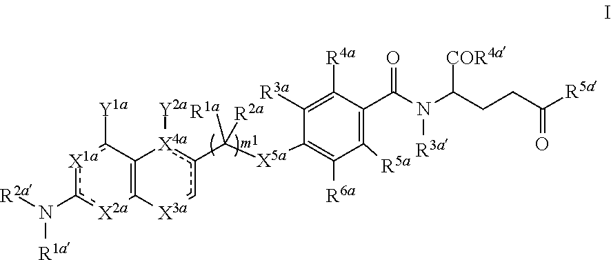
[X1a]1c(N([R2a])[R1a])[X2a]C2=C(c1[Y1a])[X4a]([Y2a])c(C([X5a]C1=C([R6a])C([R5a])=C(C(N(C(CCC([R5a])=O)[COR4a])[R3a])=O)C([R4a])=C1[R3a])([R1a])[R2a])c[X3a]2
